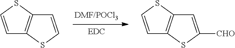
C1=CSC2=C1SC=C2.C1=CSC2=C1SC([CHO])=C2
